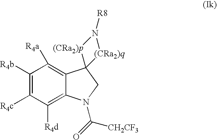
C1([R4b])=C([R4c])C([R4d])=C2C(=C1[R4a])C1(CN2C(=O)[CH2CF3])[(CRa2)p]N([R8])[(CRa2)q]1
